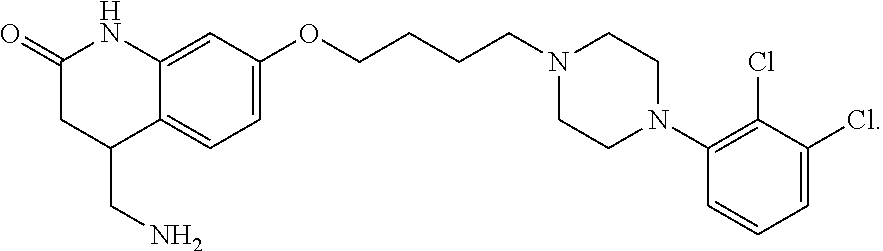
C1=C(OCCCCN2CCN(C3=C(Cl)C(Cl)=CC=C3)CC2)C=C2C(=C1)C(CN)CC(=O)N2
